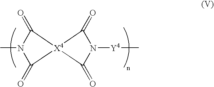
C1(=O)N(C)C(=O)[X4]12C(=O)N([Y4]C)C2=O
